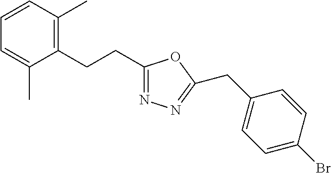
C1=CC(C)=C(CCC2=NN=C(CC3=CC=C(Br)C=C3)O2)C(C)=C1
